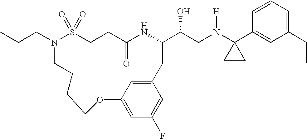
N1(CCC)S(=O)(=O)CCC(=O)NC(C(CN(C2(C3=CC(CC)=CC=C3)CC2)[H])O)CC2=CC(=CC(F)=C2)OCCCC1
